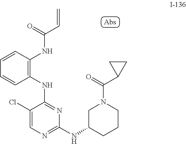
C1(Cl)=CN=C(NC2CCCN(C(C3CC3)=O)C2)N=C1NC1=C(NC(C=C)=O)C=CC=C1
